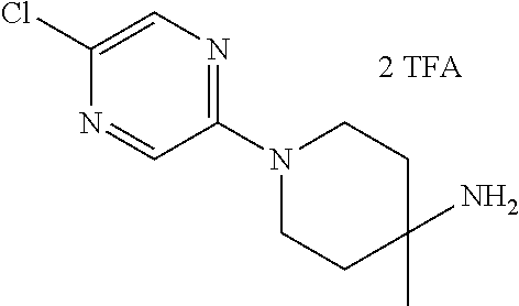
C1(Cl)=CN=C(N2CCC(N)(C)CC2)C=N1
